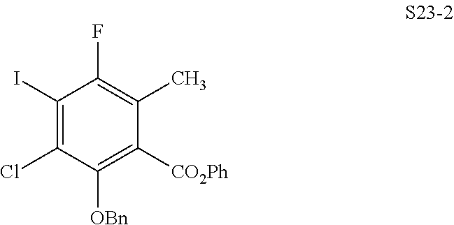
C1(I)=C(Cl)C([OBn])=C([CO2Ph])C(C)=C1F
